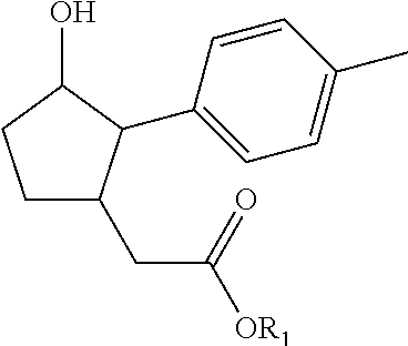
C1CC(O)C(C2=CC=C(C)C=C2)C1CC([OR1])=O
